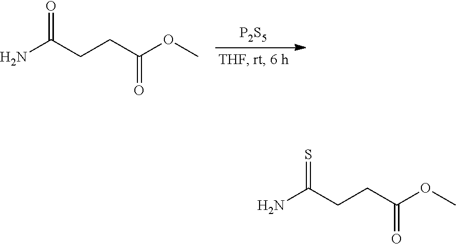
[P2S5].NC(CCC(OC)=O)=O.NC(CCC(OC)=O)=S
